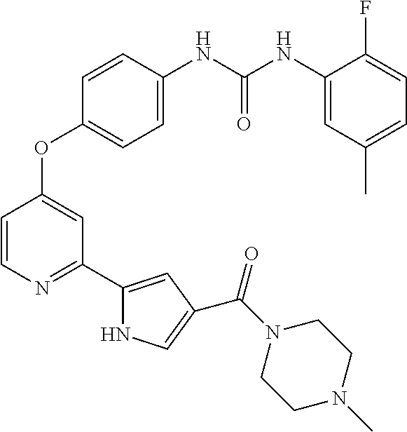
C1=CC(NC(=O)NC2=CC(C)=CC=C2F)=CC=C1OC1=CC(C2=CC(C(N3CCN(C)CC3)=O)=CN2)=NC=C1
